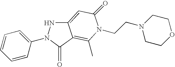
C12=CC(=O)N(CCN3CCOCC3)C(C)=C1C(=O)N(C1=CC=CC=C1)N2
